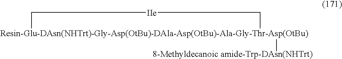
[Resin-Glu-DAsn(NHTrt)-Gly-Asp(OtBu)-DAla-Asp(OtBu)-Ala-Gly-Thr-Asp(OtBu)]1([8-Methyldecanoic amide-Trp-DAsn(NHTrt)])C[IIe]C1
